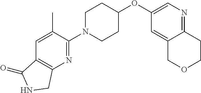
C1N(C2=NC3=C(C=C2C)C(=O)NC3)CCC(OC2=CN=C3C(=C2)COCC3)C1
